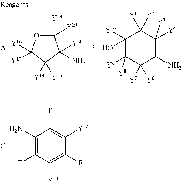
NC1([Y20])C([Y19])([Y18])OC([Y16])([Y17])C1([Y14])[Y15].[A:].C1(O)([Y10])C([Y9])([Y8])C([Y7])([Y6])C(N)C([Y4])([Y3])C1([Y2])[Y1].B.C1(N)=C(F)C([Y13])=C(F)C([Y12])=C1F.[C:]
